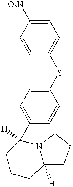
C1=C(C2([H])CCCC3([H])N2CCC3)C=CC(SC2=CC=C([O2N])C=C2)=C1
